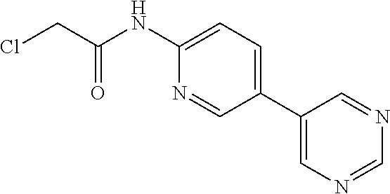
C1(C2=CN=CN=C2)=CC=C(NC(CCl)=O)N=C1
